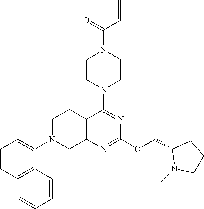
C12=C(N=C(OCC3N(C)CCC3)N=C1N1CCN(C(C=C)=O)CC1)CN(C1=CC=CC3=C1C=CC=C3)CC2
